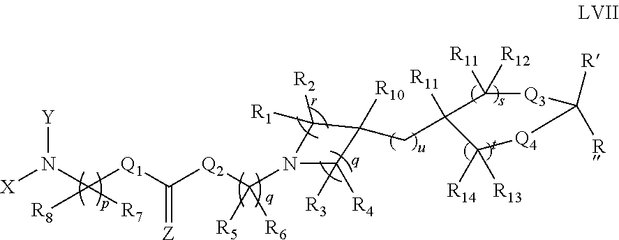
C([Q2]C([Q1]C(N([Y])[X])([R7])[R8])=[Z])([R5])([R6])N1C([R3])([R4])C([R10])(CC2([R11])C([R14])([R13])[Q4]C([R])([R])[Q3]C2([R11])[R12])C1([R1])[R2]
